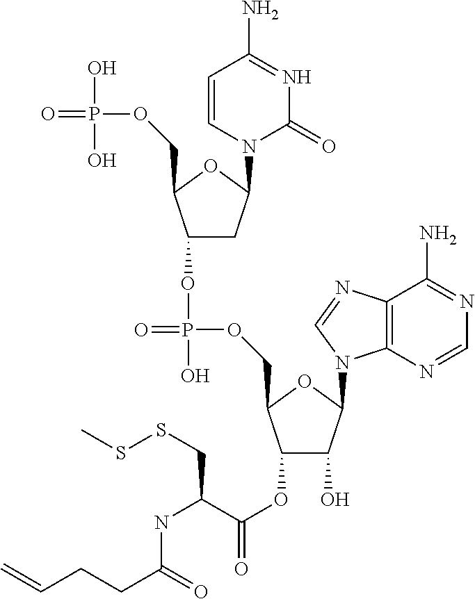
N1=C(N)C2=C(N=C1)N(C1C(O)C(OC(=O)C(NC(CCC=C)=O)CSSC)C(COP(=O)(O)OC3CC(N4C(=O)N=C(N)C=C4)OC3COP(=O)(O)O)O1)C=N2
